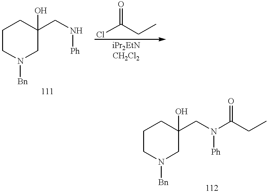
C1CN([Bn])CC(CN[Ph])(O)C1.ClC(CC)=O.C1CN([Bn])CC(CN([Ph])C(CC)=O)(O)C1
